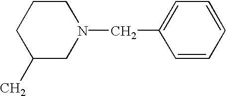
C1(C)CN(CC2=CC=CC=C2)CCC1
